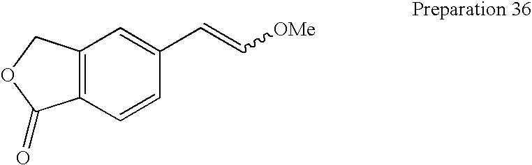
C12=C(C=CC(C=C[OMe])=C1)C(=O)OC2
